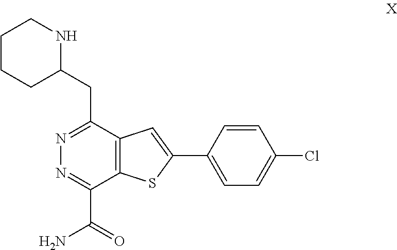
C1CCC(CC2=NN=C(C(N)=O)C3=C2C=C(C2=CC=C(Cl)C=C2)S3)NC1
